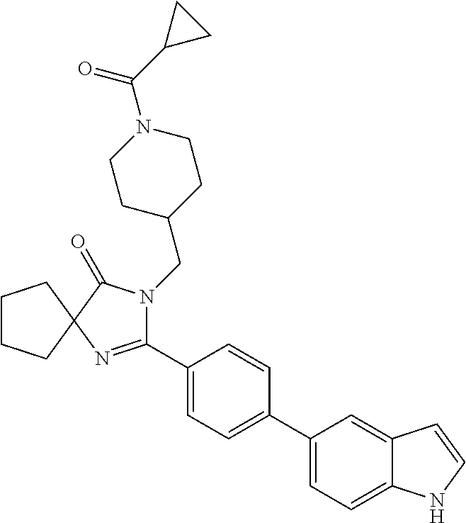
C1CCC2(C1)N=C(C1=CC=C(C3=CC=C4C(=C3)C=CN4)C=C1)N(CC1CCN(C(C3CC3)=O)CC1)C2=O
